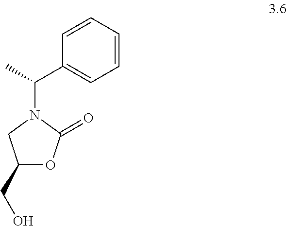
O1C(CO)CN(C(C)C2=CC=CC=C2)C1=O
